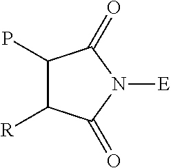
C1(P)C([R])C(=O)N([E])C1=O
